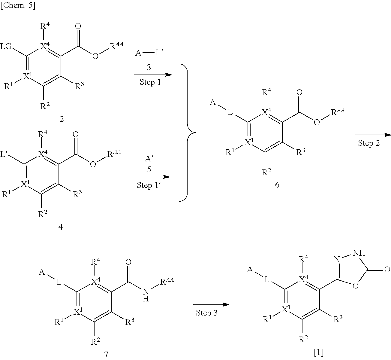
C1([LG])=[X1]([R1])C([R2])=C([R3])C(C(O[RAA])=O)=[X4]1[R4].C1([L])=[X1]([R1])C([R2])=C([R3])C(C(O[RAA])=O)=[X4]1[R4].[A][L].C1([L][A])=[X1]([R1])C([R2])=C([R3])C(C(O[RAA])=O)=[X4]1[R4].C1([L][A])=[X1]([R1])C([R2])=C([R3])C(C(N[RAA])=O)=[X4]1[R4].C1([L][A])=[X1]([R1])C([R2])=C([R3])C(C2=NNC(=O)O2)=[X4]1[R4]
